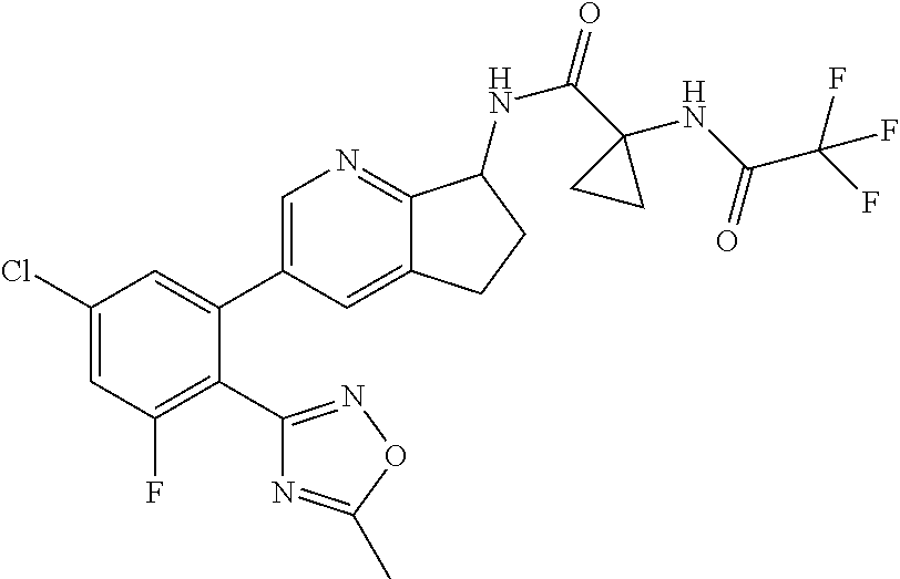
C1(Cl)=CC(F)=C(C2=NOC(C)=N2)C(C2=CN=C3C(=C2)CCC3NC(C2(NC(C(F)(F)F)=O)CC2)=O)=C1
